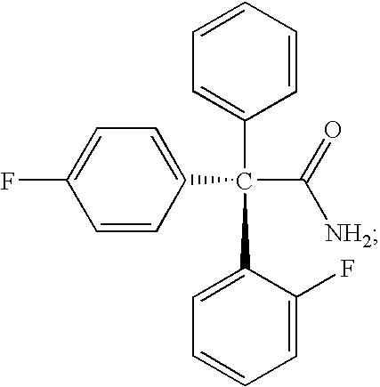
C1=CC(C(C2=CC=CC=C2)(C2=CC=CC=C2F)C([NH2])=O)=CC=C1F
